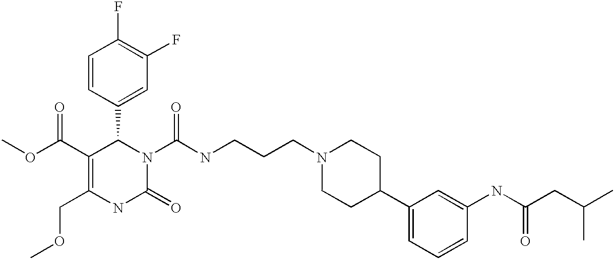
C1(F)=C(F)C=C(C2C(C(=O)OC)=C(COC)NC(=O)N2C(=O)NCCCN2CCC(C3=CC=CC(NC(CC(C)C)=O)=C3)CC2)C=C1
